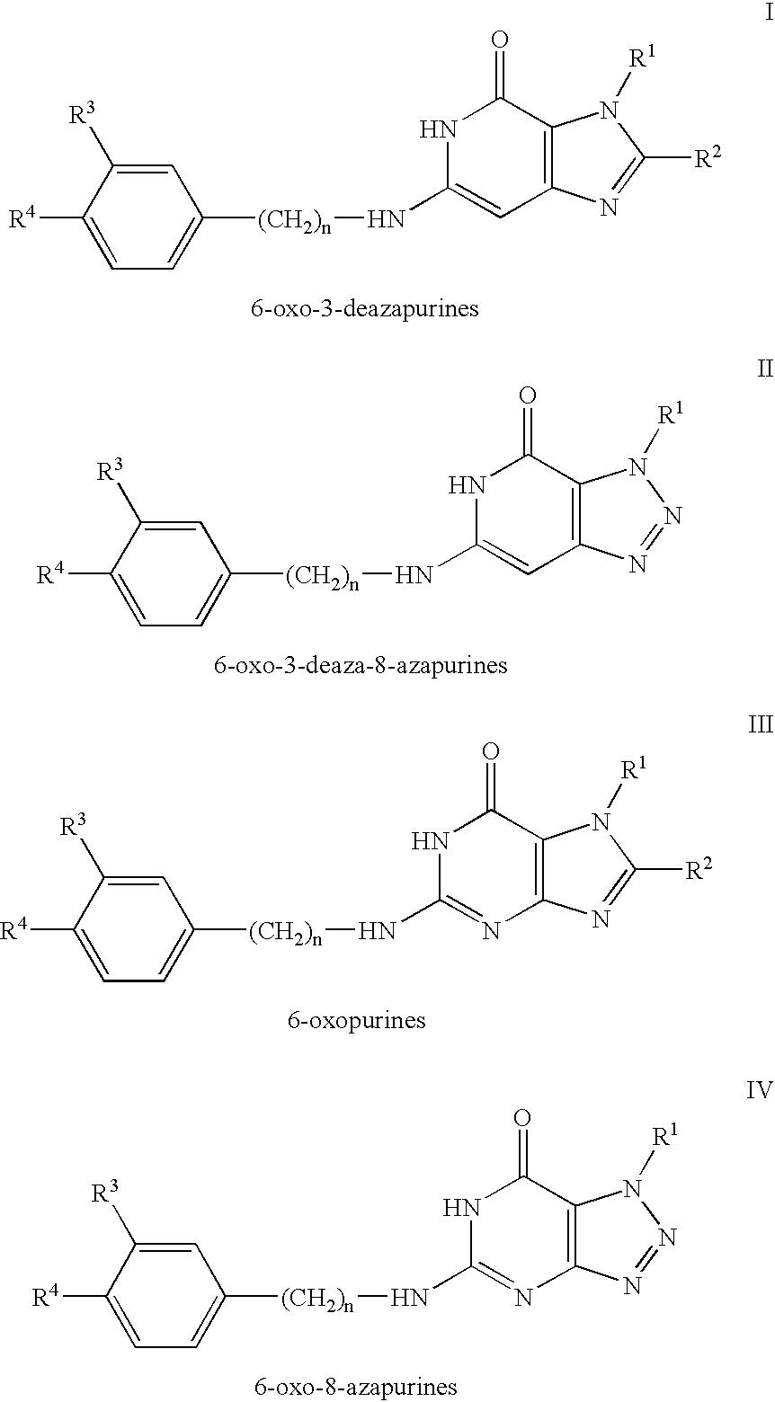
C1=C([R4])C([R3])=CC([(CH2)n]NC2=CC3=C(C(=O)N2)N([R1])C([R2])=N3)=C1.C1=C([R4])C([R3])=CC([(CH2)n]NC2=CC3=C(C(=O)N2)N([R1])N=N3)=C1.C1=C([R4])C([R3])=CC([(CH2)n]NC2=NC3=C(C(=O)N2)N([R1])C([R2])=N3)=C1.C1=C([R4])C([R3])=CC([(CH2)n]NC2=NC3=C(C(=O)N2)N([R1])N=N3)=C1
